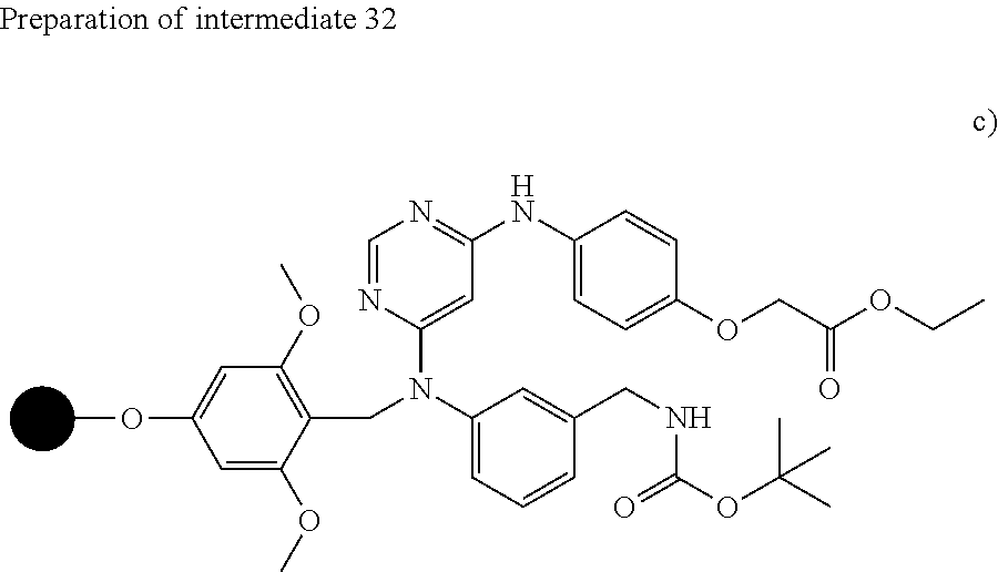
C1=C(OC)C(CN(C2=CC=CC(CNC(=O)OC(C)(C)C)=C2)C2=CC(NC3=CC=C(OCC(=O)OCC)C=C3)=NC=N2)=C(OC)C=C1OC
